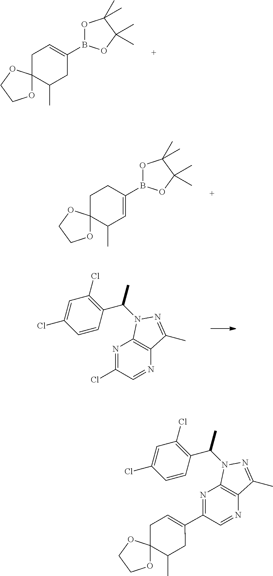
C1C2(C(C)CC(B3OC(C)(C)C(C)(C)O3)=C1)OCCO2.C1C2(C(C)C=C(B3OC(C)(C)C(C)(C)O3)C1)OCCO2.N1=C(Cl)C=NC2=C1N(C(C)C1=C(Cl)C=C(Cl)C=C1)N=C2C.N1=C(C2=CCC3(C(C)C2)OCCO3)C=NC2=C1N(C(C)C1=C(Cl)C=C(Cl)C=C1)N=C2C
